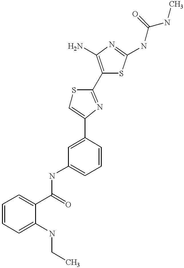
C1(C(=O)NC2=CC=CC(C3=CSC(C4=C(N)N=C(NC(NC)=O)S4)=N3)=C2)=CC=CC=C1NCC
